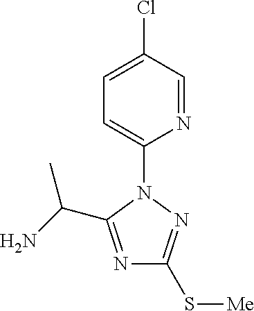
N1=C(C(N)C)N(C2=CC=C(Cl)C=N2)N=C1S[Me]
